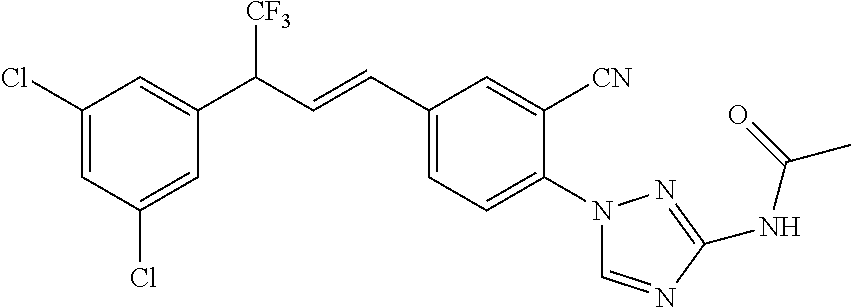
C1(Cl)=CC(C(C=CC2=CC=C(N3C=NC(NC(=O)C)=N3)C([CN])=C2)[CF3])=CC(Cl)=C1
